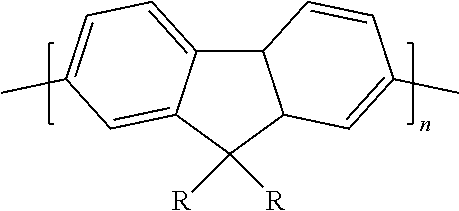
C1([R])([R])C2C(C3=CC=C(C)C=C13)C=CC(C)=C2
